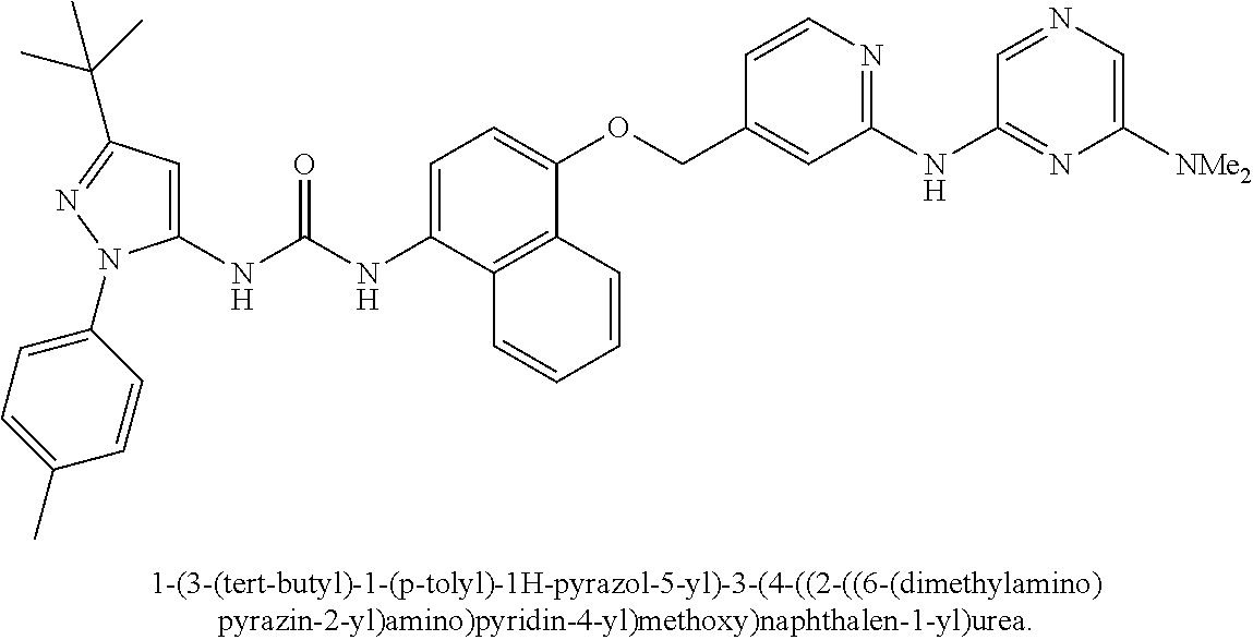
C1(NC(NC2=CC=C(OCC3=CC(NC4=NC([NMe2])=CN=C4)=NC=C3)C3=C2C=CC=C3)=O)=CC(C(C)(C)C)=NN1C1=CC=C(C)C=C1
